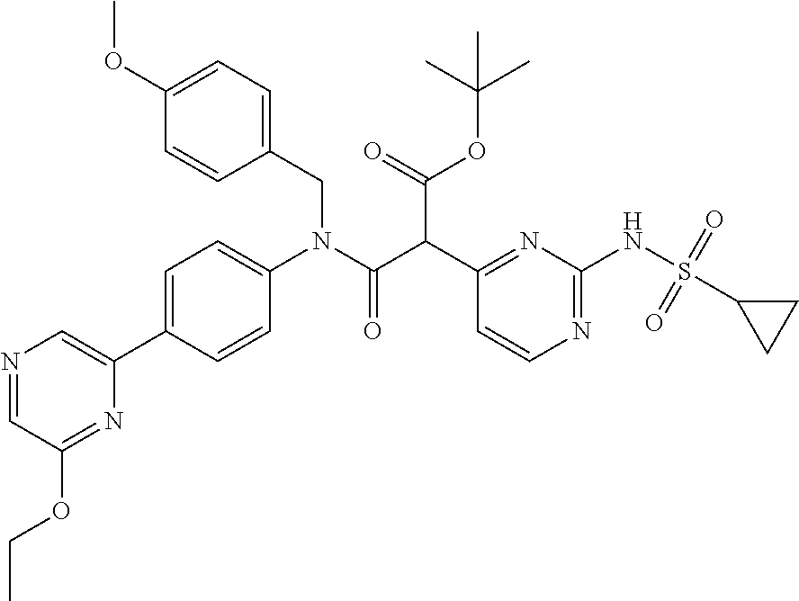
C1=NC=C(C2=CC=C(N(CC3=CC=C(OC)C=C3)C(C(C3=NC(NS(=O)(=O)C4CC4)=NC=C3)C(OC(C)(C)C)=O)=O)C=C2)N=C1OCC
